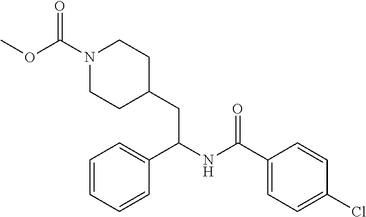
C1(C(NC(C2=CC=CC=C2)CC2CCN(C(=O)OC)CC2)=O)=CC=C(Cl)C=C1
